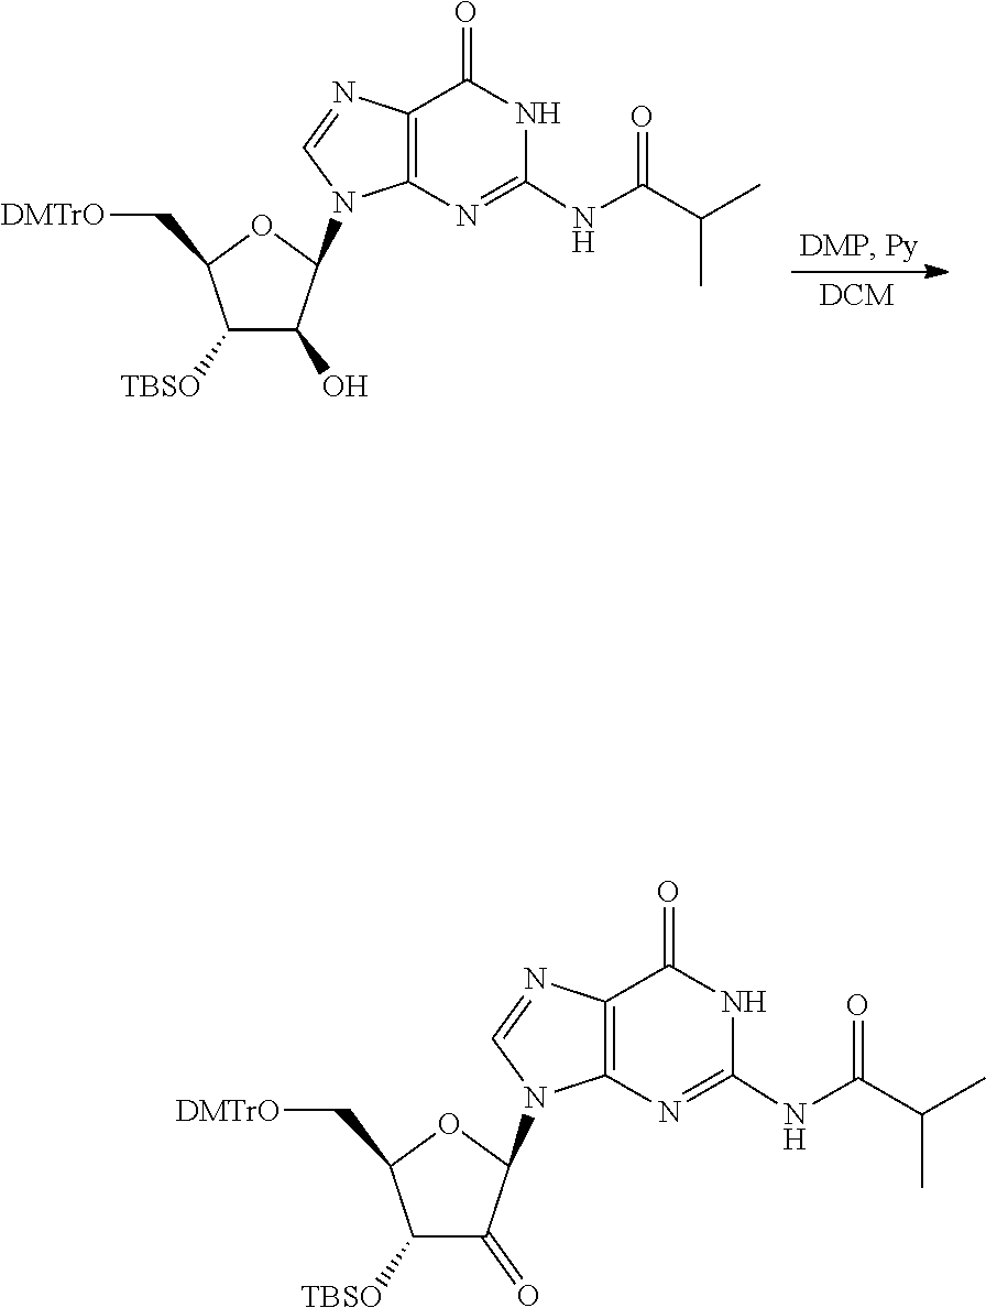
N1(C2OC(C[DMTrO])C([TBSO])C2O)C=NC2=C1N=C(NC(C(C)C)=O)NC2=O.C1(NC(C(C)C)=O)=NC2=C(N=CN2C2C(=O)C([TBSO])C(C[DMTrO])O2)C(=O)N1
